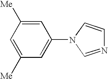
C1=C([Me])C=C(N2C=NC=C2)C=C1[Me]
